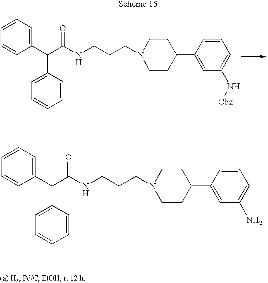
C1(C(C(=O)NCCCN2CCC(C3=CC(N[Cbz])=CC=C3)CC2)C2=CC=CC=C2)=CC=CC=C1.C1(C(C(=O)NCCCN2CCC(C3=CC(N)=CC=C3)CC2)C2=CC=CC=C2)=CC=CC=C1
